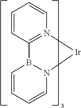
C1=CC2=N(C=C1)[Ir]N1C=CC=CB12
